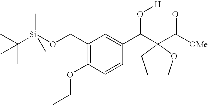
C1(CO[Si](C(C)(C)C)(C)C)=C(OCC)C=CC(C(C2(C([OMe])=O)CCCO2)O[H])=C1
